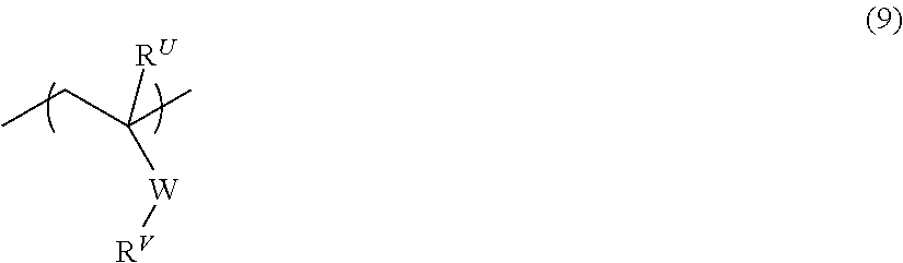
CCC(C)([RU])[W][RV]
